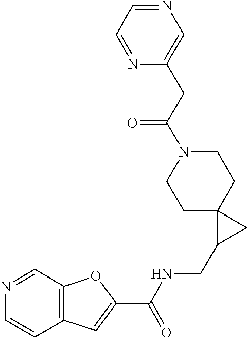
C12=C(C=NC=C1)OC(C(NCC1CC13CCN(C(CC1=CN=CC=N1)=O)CC3)=O)=C2
